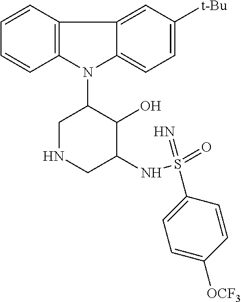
N1(C2CNCC(NS(=O)(=N)C3=CC=C([OCF3])C=C3)C2O)C2=C(C3=CC([t-Bu])=CC=C13)C=CC=C2
